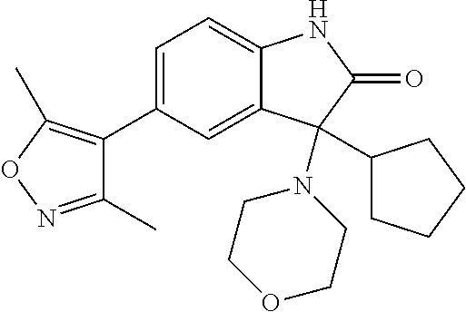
C1=C(C2=C(C)ON=C2C)C=C2C(=C1)NC(=O)C2(C1CCCC1)N1CCOCC1
